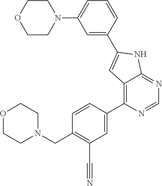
C1=C(C2=CC3=C(C4=CC(C#N)=C(CN5CCOCC5)C=C4)N=CN=C3N2)C=CC=C1N1CCOCC1
